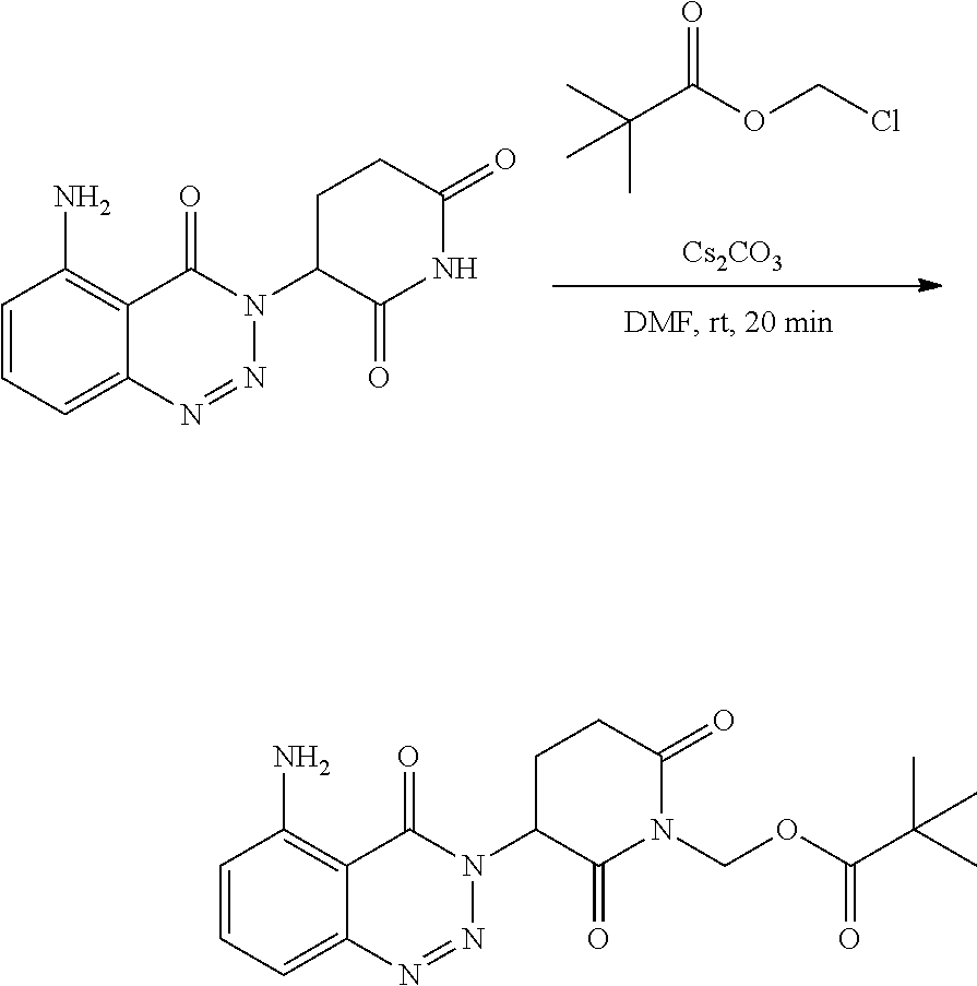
C1=CC=C2C(=C1N)C(=O)N(C1C(=O)N(COC(C(C)(C)C)=O)C(=O)CC1)N=N2.C1=CC=C2C(=C1N)C(=O)N(C1C(=O)NC(=O)CC1)N=N2.C(C(OCCl)=O)(C)(C)C.[Cs2CO3]
